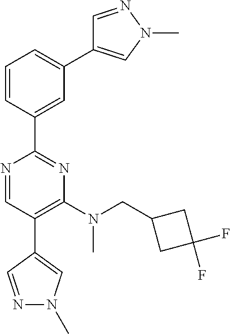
C1=C(C2=NC(N(CC3CC(F)(F)C3)C)=C(C3=CN(C)N=C3)C=N2)C=CC=C1C1=CN(C)N=C1
